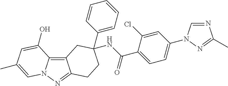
C12=C3N(N=C1CCC(NC(C1=CC=C(N4C=NC(C)=N4)C=C1Cl)=O)(C1=CC=CC=C1)C2)C=C(C)C=C3O
